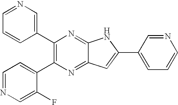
C1(C2=C(C3=CC=NC=C3F)N=C3C(=N2)NC(C2=CC=CN=C2)=C3)=CN=CC=C1
